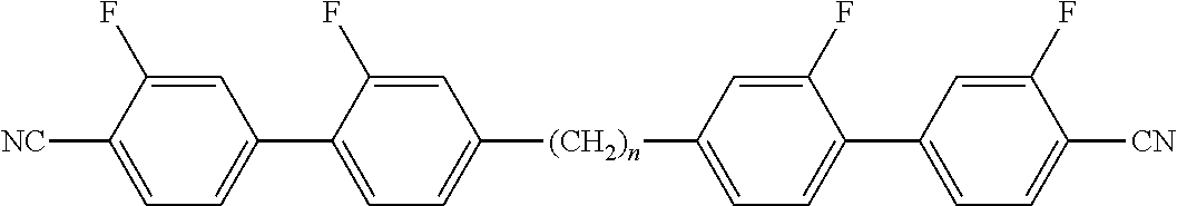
[NC]C1=CC=C(C2=CC=C([(CH2)n]C3=CC=C(C4=CC=C([CN])C(F)=C4)C(F)=C3)C=C2F)C=C1F
